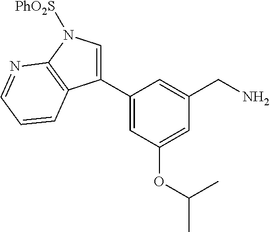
C1(C2=CC(OC(C)C)=CC(CN)=C2)=CN([PhO2S])C2=C1C=CC=N2
